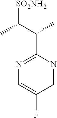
N1=C(C(C([SO2NH2])C)C)N=CC(F)=C1
